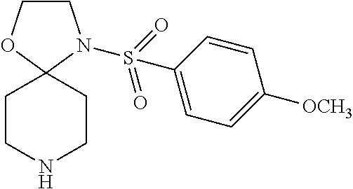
C1COC2(N1S(C1=CC=C([OCH3])C=C1)(=O)=O)CCNCC2
